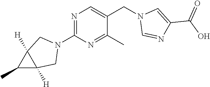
N1=C(N2CC3([H])C([H])(C2)C3C)N=C(C)C(CN2C=NC(C(O)=O)=C2)=C1
